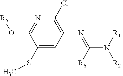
C1(SC)=CC(N=C([R6])N([R1])[R2])=C(Cl)N=C1O[R5]
